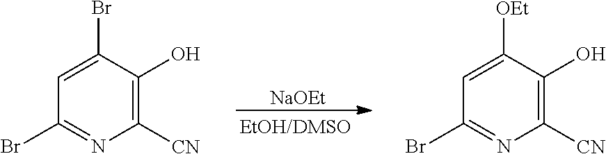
[NaOEt].C1([CN])=C(O)C(Br)=CC(Br)=N1.C1([CN])=C(O)C([OEt])=CC(Br)=N1
